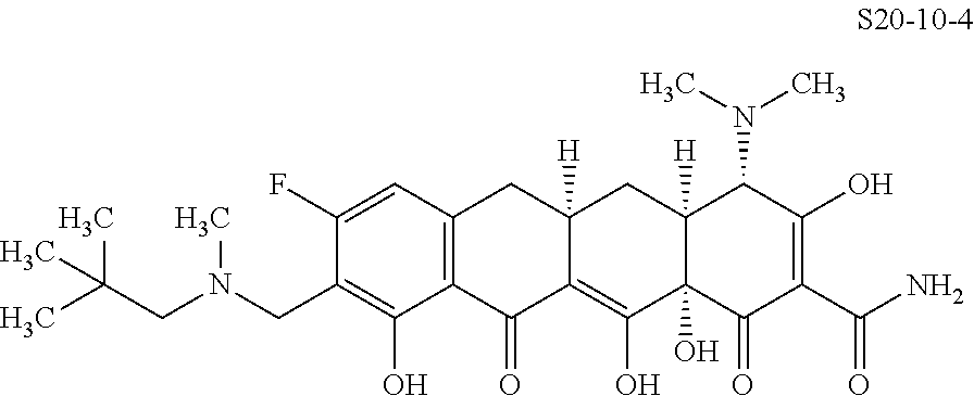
C1(F)=CC2=C(C(O)=C1CN(CC(C)(C)C)C)C(=O)C1=C(O)C3(O)C([H])(CC1([H])C2)C(N(C)C)C(O)=C(C(N)=O)C3=O
